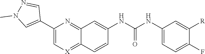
C1(C2=CN(C)N=C2)=C[X]=C2C(=N1)C=C(NC(NC1=CC=C(F)C([R])=C1)=O)C=C2
